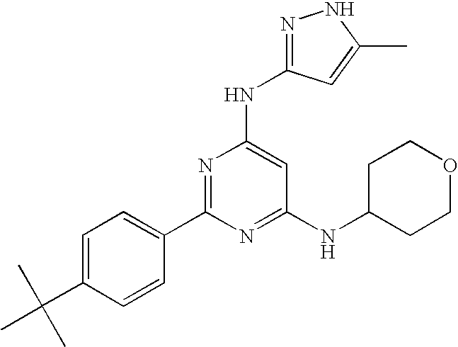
C1=C(C(C)(C)C)C=CC(C2=NC(NC3=NNC(C)=C3)=CC(NC3CCOCC3)=N2)=C1
